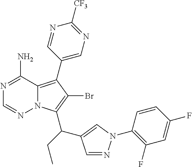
C1(C2=C3N(C(C(C4=CN(C5=C(F)C=C(F)C=C5)N=C4)CC)=C2Br)N=CN=C3N)=CN=C([CF3])N=C1
